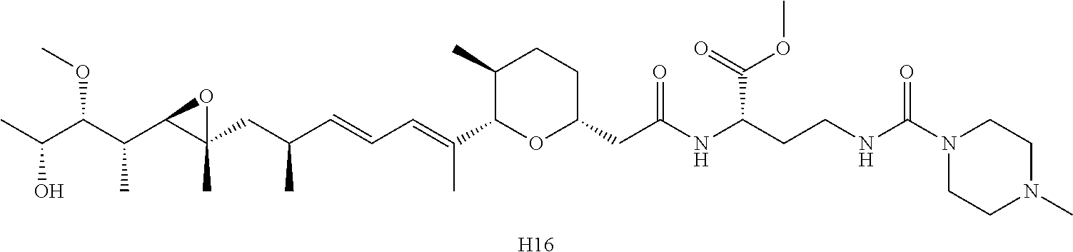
C1(C)C(C(=CC=CC(CC2(C)C(C(C(C(C)O)OC)C)O2)C)C)OC(CC(NC(CCNC(N2CCN(C)CC2)=O)C(=O)OC)=O)CC1.[H16]
